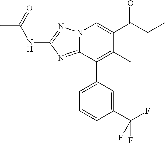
N(C1=NN2C(=N1)C(C1=CC=CC(C(F)(F)F)=C1)=C(C)C(C(CC)=O)=C2)C(C)=O
